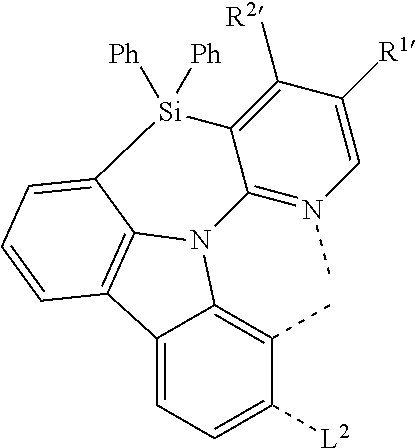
C12=CC=C([L2])C(C)=C1N1C3=C2C=CC=C3[Si]([Ph])([Ph])C2=C([R2])C([R1])=CN(C)=C12
